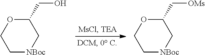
C1[NBoc]CC(CO)OC1.C1[NBoc]CC(C[OMs])OC1
